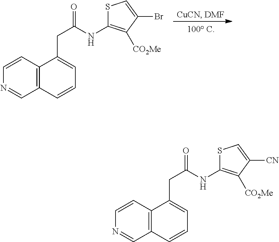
C1(CC(NC2=C([CO2Me])C(Br)=CS2)=O)=CC=CC2=C1C=CN=C2.C1(CC(NC2=C([CO2Me])C([CN])=CS2)=O)=CC=CC2=C1C=CN=C2
